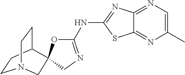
C1CC2CCN1CC21OC(NC2=NC3=NC=C(C)N=C3S2)=NC1
